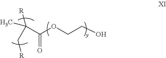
C(C(OCCO)=O)([R])(C[R])C
